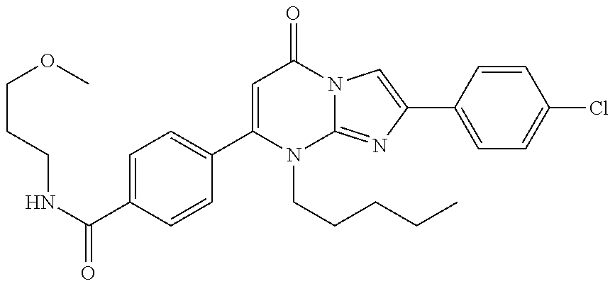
C1(C(NCCCOC)=O)=CC=C(C2=CC(=O)N3C(=NC(C4=CC=C(Cl)C=C4)=C3)N2CCCCC)C=C1
